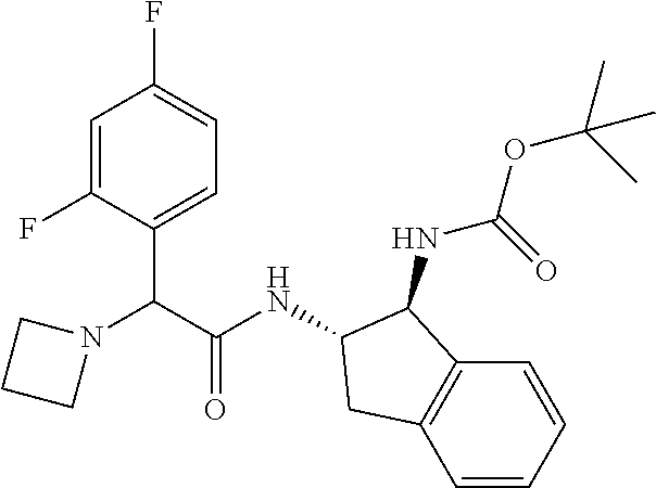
C(C(NC1CC2=C(C1NC(OC(C)(C)C)=O)C=CC=C2)=O)(C1=CC=C(F)C=C1F)N1CCC1
